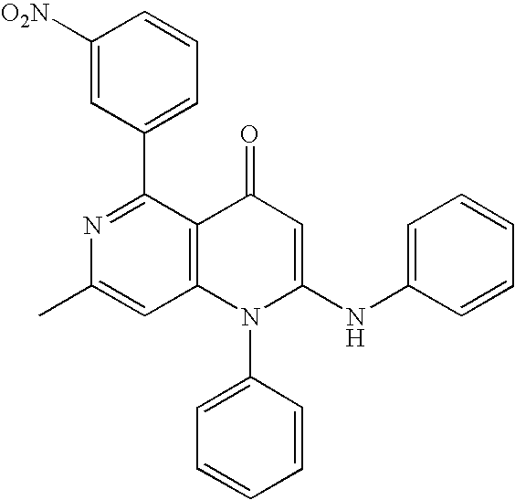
C1=C(C)N=C(C2=CC=CC([O2N])=C2)C2=C1N(C1=CC=CC=C1)C(NC1=CC=CC=C1)=CC2=O
